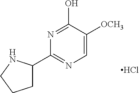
C1(C2=NC=C([OCH3])C(O)=N2)CCCN1.Cl
